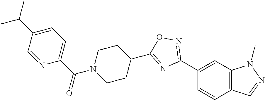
C1(C2=NOC(C3CCN(C(C4=CC=C(C(C)C)C=N4)=O)CC3)=N2)=CC2=C(C=C1)C=NN2C
